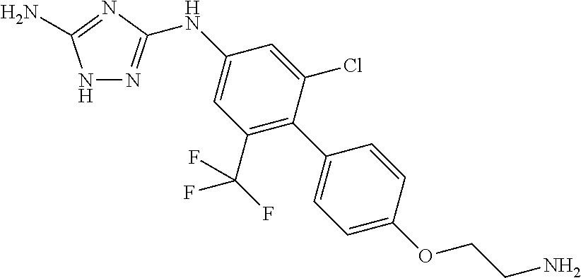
N1N=C(NC2=CC(C(F)(F)F)=C(C3=CC=C(OCCN)C=C3)C(Cl)=C2)N=C1N
